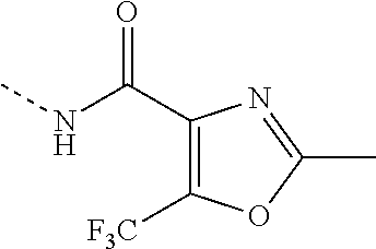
C1(C(=O)NC)=C([CF3])OC(C)=N1
